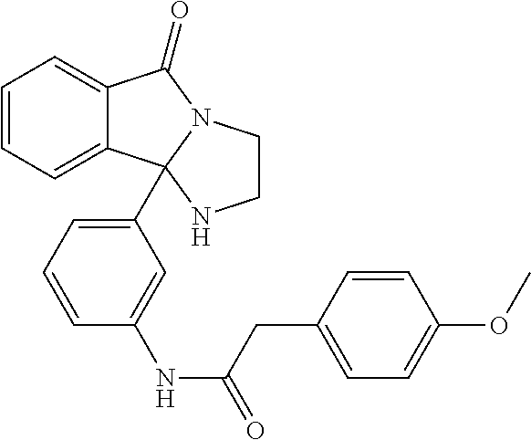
C12=CC=CC=C1C1(C3=CC=CC(NC(=O)CC4=CC=C(OC)C=C4)=C3)N(C2=O)CCN1
